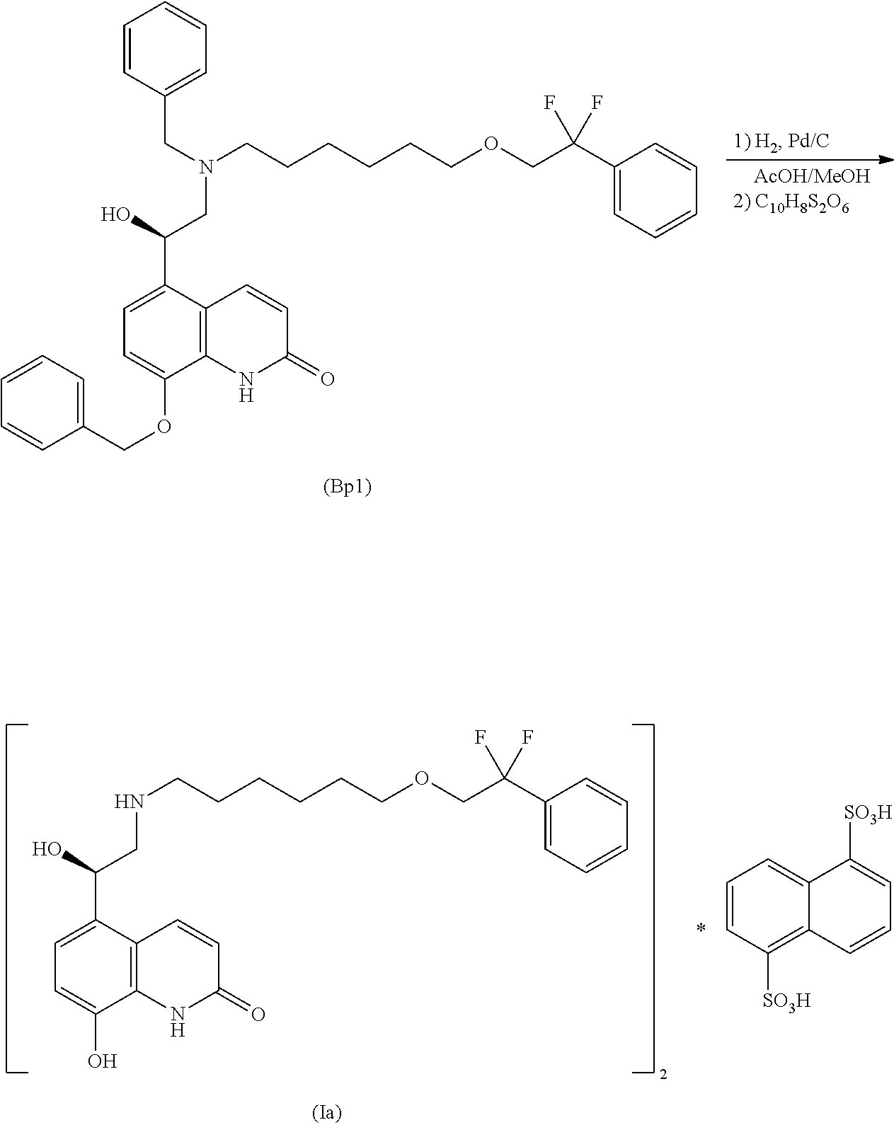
C1(C(COCCCCCCN(CC2=CC=CC=C2)CC(C2=CC=C(OCC3=CC=CC=C3)C3=C2C=CC(=O)N3)O)(F)F)=CC=CC=C1.C1=CC([SO3H])=C2C(=C1)C([SO3H])=CC=C2.*.C1(C(COCCCCCCNCC(C2=CC=C(O)C3=C2C=CC(=O)N3)O)(F)F)=CC=CC=C1
